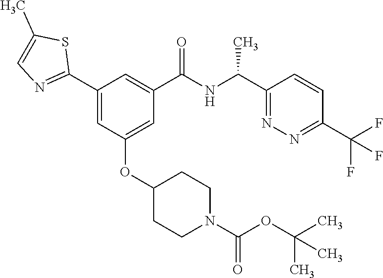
C1(C2=NC=C(C)S2)=CC(OC2CCN(C(OC(C)(C)C)=O)CC2)=CC(C(NC(C2=NN=C(C(F)(F)F)C=C2)C)=O)=C1
